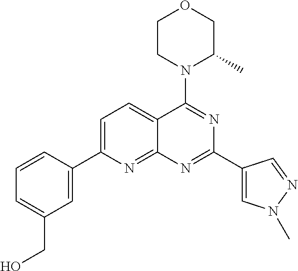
C1=C(C2=CC(CO)=CC=C2)N=C2C(=C1)C(N1C(C)COCC1)=NC(C1=CN(C)N=C1)=N2
